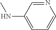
CNC1=CC=CN=C1
